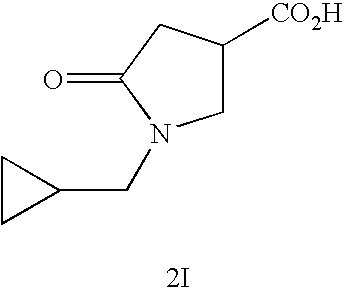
C1([CO2H])CN(CC2CC2)C(=O)C1.[2I]
